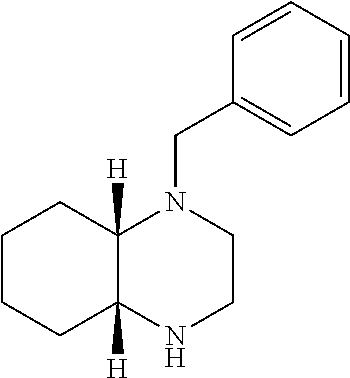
C1CCC2([H])C([H])(C1)N(CC1=CC=CC=C1)CCN2
